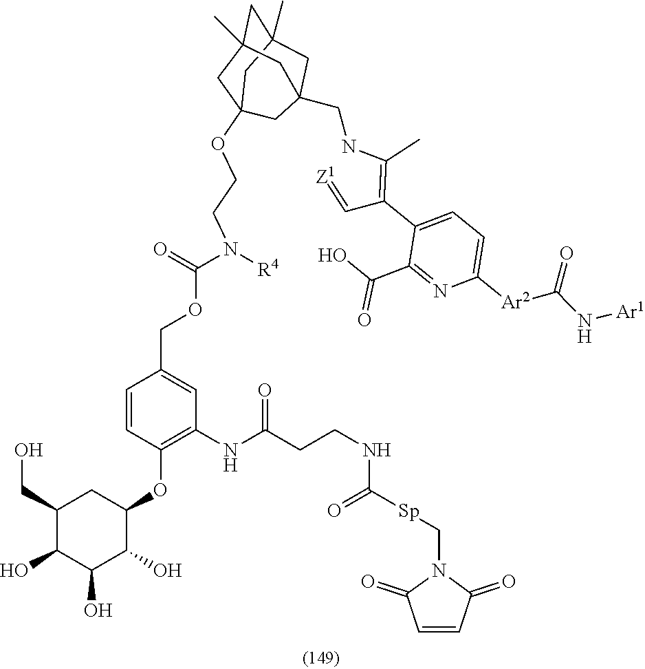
C1C2(OCCN([R4])C(OCC3=CC(NC(CCNC([Sp]CN4C(=O)C=CC4=O)=O)=O)=C(OC4CC(CO)C(O)C(O)C4O)C=C3)=O)CC3(C)CC1(C)CC(CNC(=C(C=[Z1])C1=CC=C([Ar2]C(=O)N[Ar1])N=C1C(=O)O)C)(C3)C2
